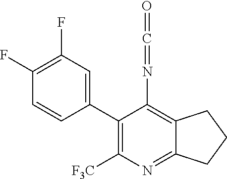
C(=NC1=C2CCCC2=NC([F3C])=C1C1=CC(F)=C(F)C=C1)=O
